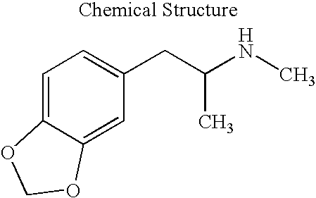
C1=C2C(=CC(CC(NC)C)=C1)OCO2
